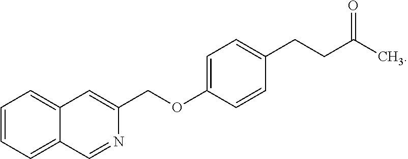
C1=CC=C2C(=C1)C=C(COC1=CC=C(CCC(C)=O)C=C1)N=C2
